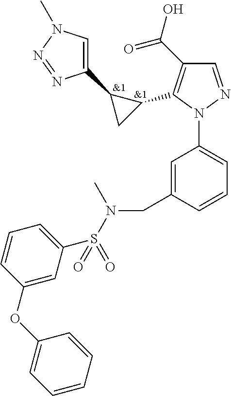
C1(C(O)=O)=C(C2C(C3=CN(C)N=N3)C2)N(C2=CC=CC(CN(S(C3=CC=CC(OC4=CC=CC=C4)=C3)(=O)=O)C)=C2)N=C1.[&1].[&1]
